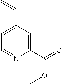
C1(C=C)=CC=NC(C(OC)=O)=C1
